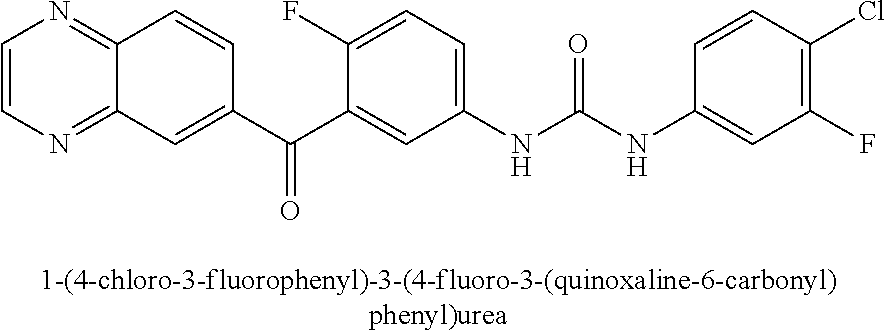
C1(C(C2=CC3=NC=CN=C3C=C2)=O)=CC(NC(NC2=CC(F)=C(Cl)C=C2)=O)=CC=C1F
